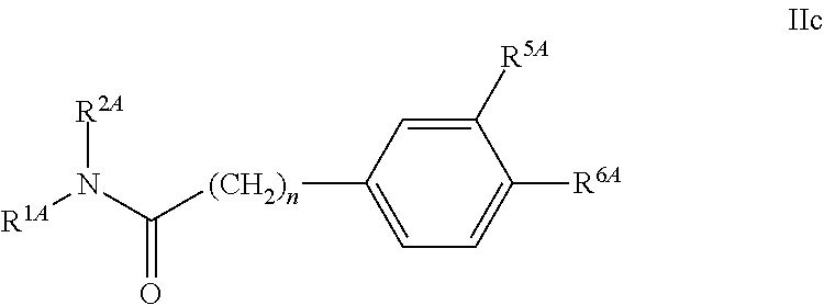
[(CH2)n](C1=CC=C([R6A])C([R5A])=C1)C(N([R1A])[R2A])=O
